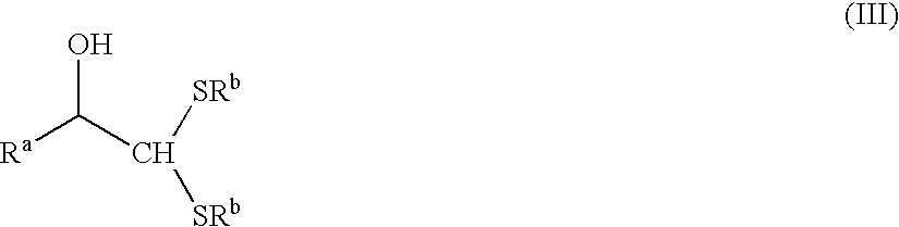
[Ra]C(O)C([SRb])[SRb]
